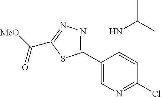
C1(C2=CN=C(Cl)C=C2NC(C)C)=NN=C(C([MeO])=O)S1
